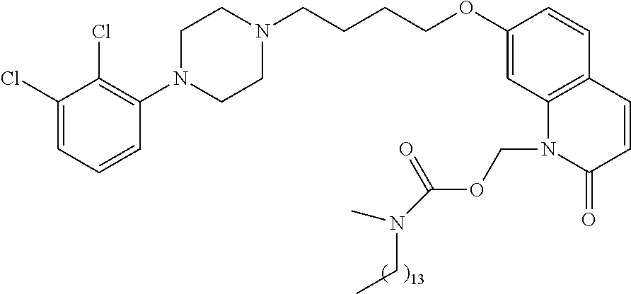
C1(Cl)=CC=CC(N2CCN(CCCCOC3=CC4=C(C=C3)C=CC(=O)N4COC(=O)N(C)CC)CC2)=C1Cl
